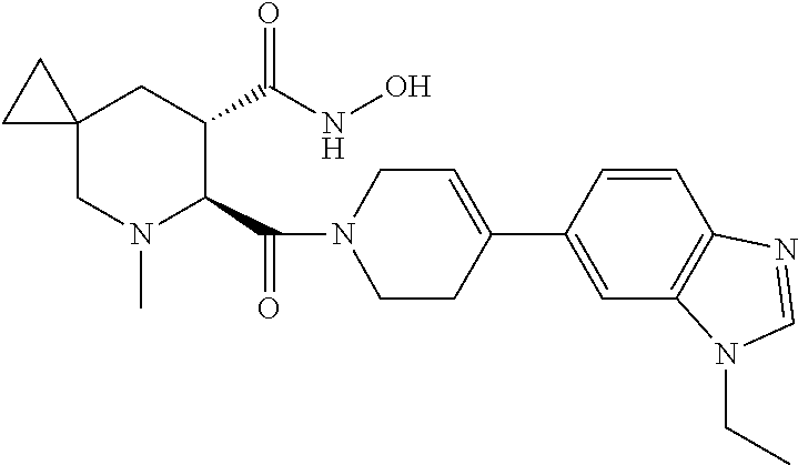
C12(CN(C)C(C(N3CCC(C4=CC5=C(C=C4)N=CN5CC)=CC3)=O)C(C(=O)NO)C1)CC2
